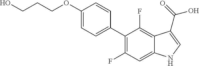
C1(OCCCO)=CC=C(C2=C(F)C=C3C(=C2F)C(C(=O)O)=CN3)C=C1
